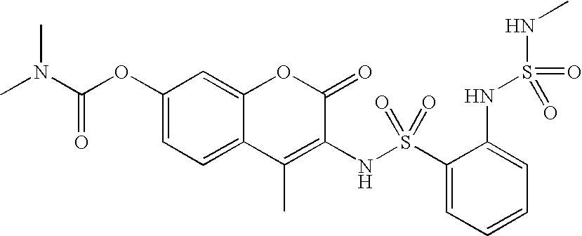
C1(OC(N(C)C)=O)=CC=C2C(=C1)OC(=O)C(NS(C1=CC=CC=C1NS(NC)(=O)=O)(=O)=O)=C2C
